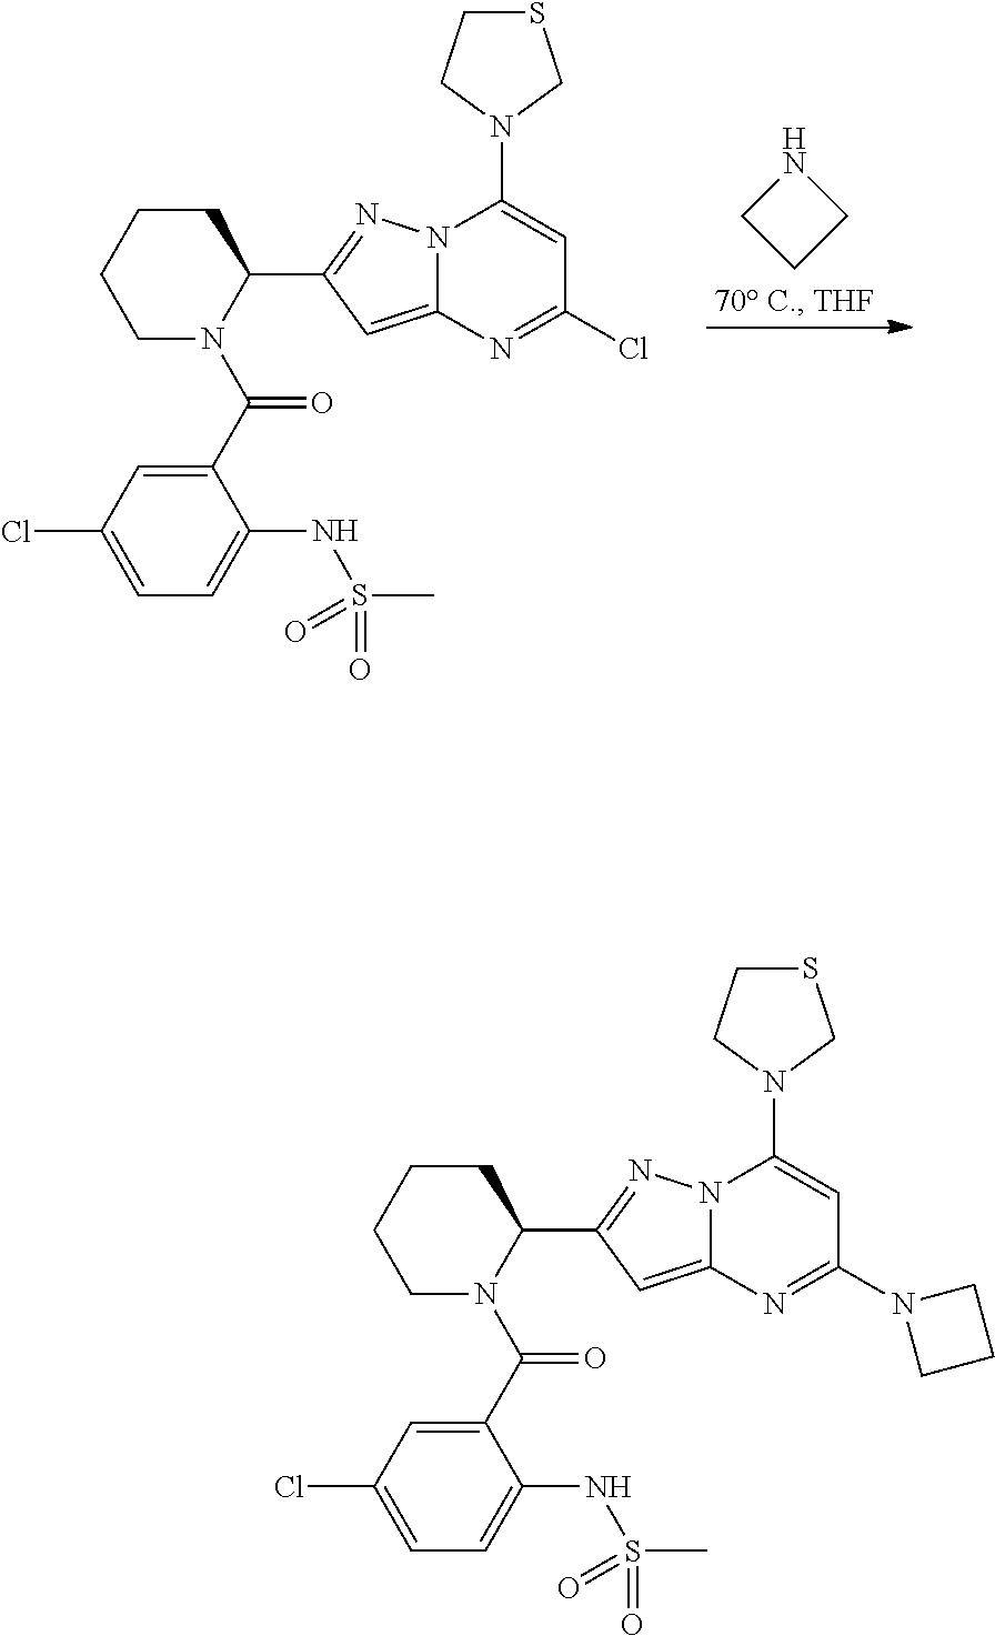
C1CCCN(C(C2=CC(Cl)=CC=C2NS(C)(=O)=O)=O)C1C1=NN2C(=C1)N=C(Cl)C=C2N1CSCC1.N1CCC1.C1CCCN(C(C2=CC(Cl)=CC=C2NS(C)(=O)=O)=O)C1C1=NN2C(=C1)N=C(N1CCC1)C=C2N1CSCC1
